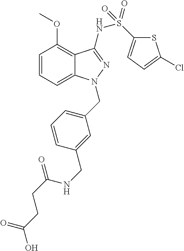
C1=CC=C2C(=C1OC)C(NS(=O)(C1=CC=C(Cl)S1)=O)=NN2CC1=CC=CC(CNC(CCC(O)=O)=O)=C1
